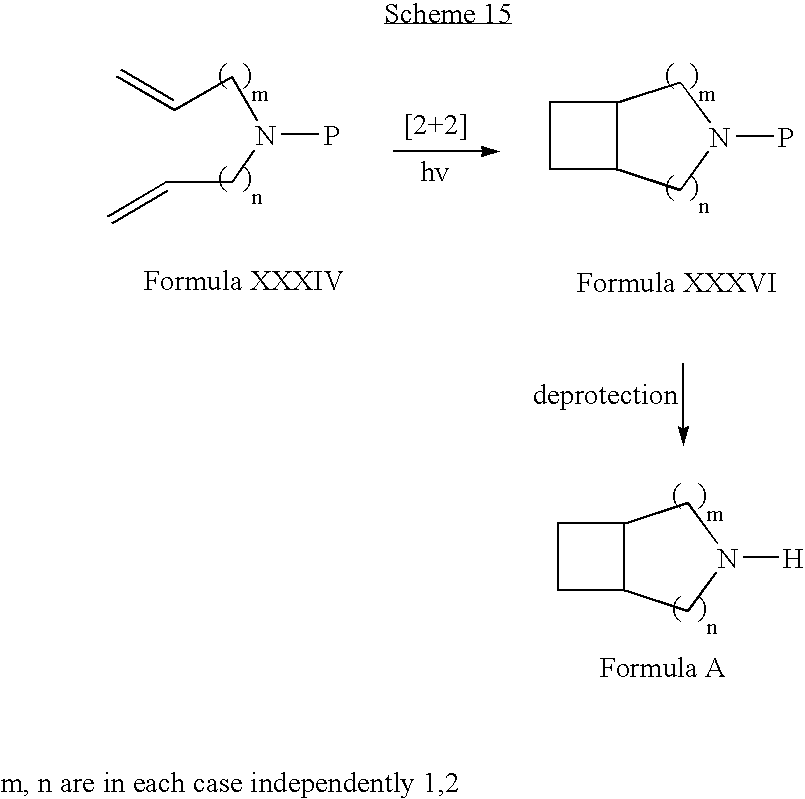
C=CCN(CC=C)P.C1CC2C1CN(P)C2.C1CC2C1CN([H])C2
